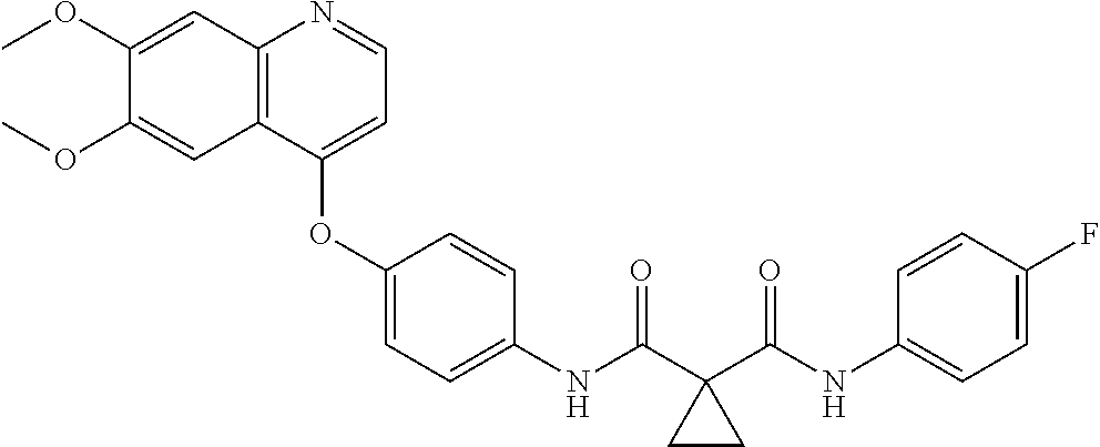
C12=C(C(OC3=CC=C(NC(C4(C(NC5=CC=C(F)C=C5)=O)CC4)=O)C=C3)=CC=N1)C=C(OC)C(OC)=C2
